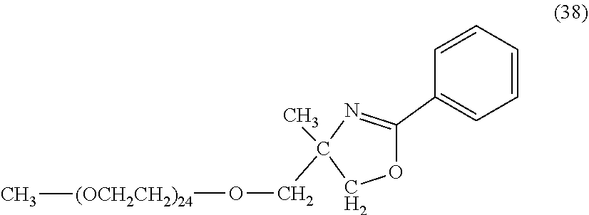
O([(OCH2CH2)24]C)CC1(C)N=C(C2=CC=CC=C2)OC1
